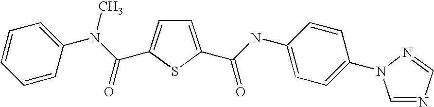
C1=C(C(=O)NC2=CC=C(N3C=NC=N3)C=C2)SC(C(N(C2=CC=CC=C2)C)=O)=C1
